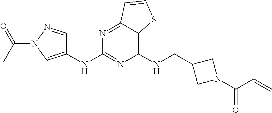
C1(NCC2CN(C(C=C)=O)C2)=C2C(=NC(NC3=CN(C(=O)C)N=C3)=N1)C=CS2
